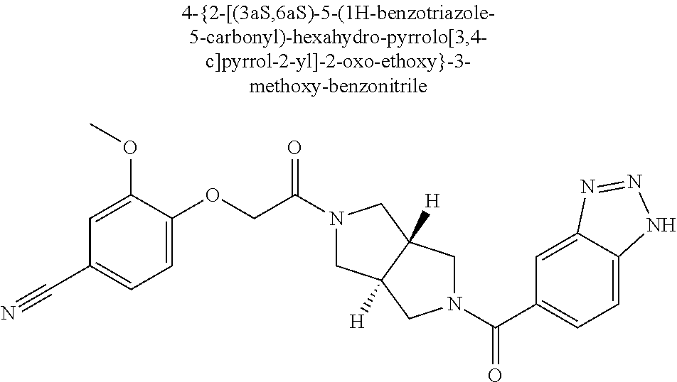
C1=C(OCC(=O)N2CC3([H])C([H])(C2)CN(C(=O)C2=CC=C4C(=C2)N=NN4)C3)C(OC)=CC(C#N)=C1
